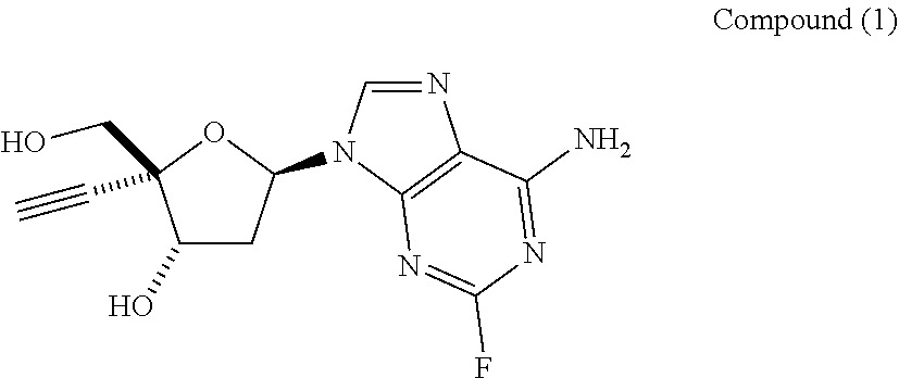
N1=CN(C2OC(CO)(C#C)C(O)C2)C2=C1C(N)=NC(F)=N2
